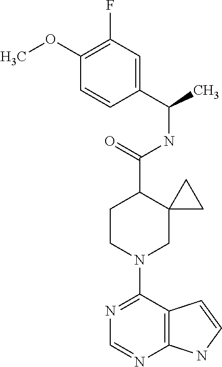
N1=C(N2CC3(C(C(=O)NC(C4=CC(F)=C(OC)C=C4)C)CC2)CC3)C2=C(N=C1)NC=C2
